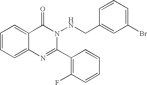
C12=CC=CC=C1C(=O)N(NCC1=CC(Br)=CC=C1)C(C1=C(F)C=CC=C1)=N2
